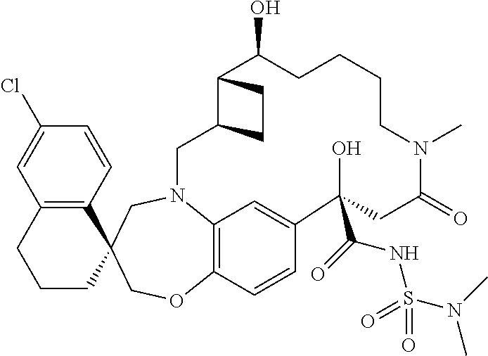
C12=C(C=CC(Cl)=C1)C1(CCC2)CN2C3=C(OC1)C=CC(=C3)C(O)(C(NS(N(C)C)(=O)=O)=O)CC(=O)N(C)CCCCC(O)C1C(C2)CC1
